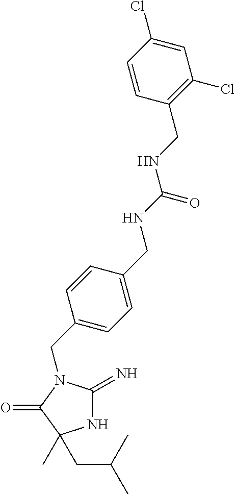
N1C(=N)N(CC2=CC=C(CNC(NCC3=C(Cl)C=C(Cl)C=C3)=O)C=C2)C(=O)C1(C)CC(C)C
